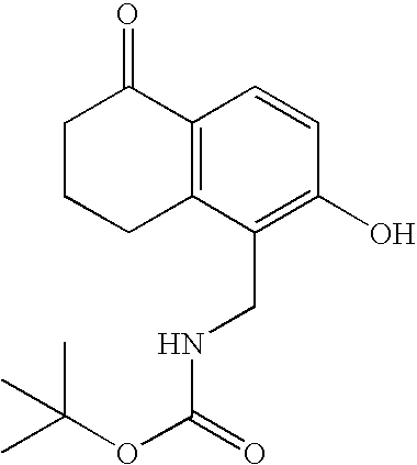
C12=C(C(CNC(=O)OC(C)(C)C)=C(O)C=C1)CCCC2=O
